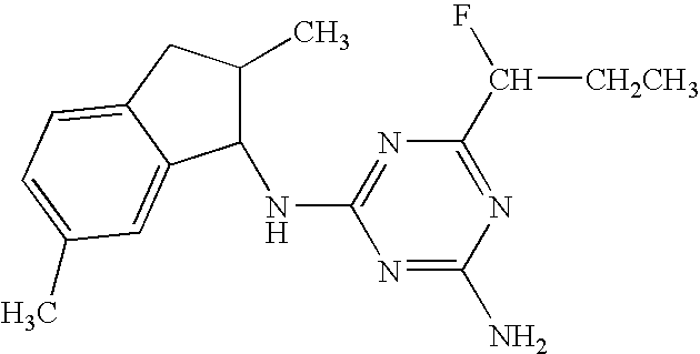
N1=C(N)N=C(C(F)[CH2CH3])N=C1NC1C(C)CC2=CC=C(C)C=C12
